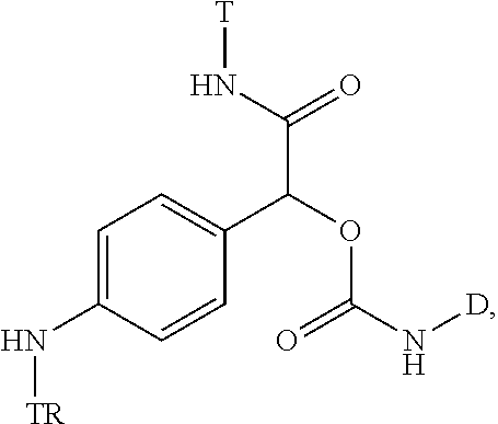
C1=C(N[TR])C=CC(C(OC(N[D])=O)C(N[T])=O)=C1
